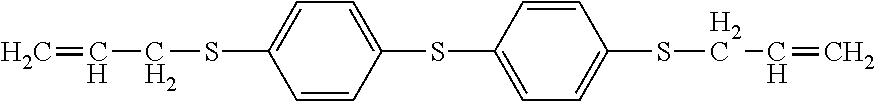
C1(SC2=CC=C(SCC=C)C=C2)=CC=C(SCC=C)C=C1
